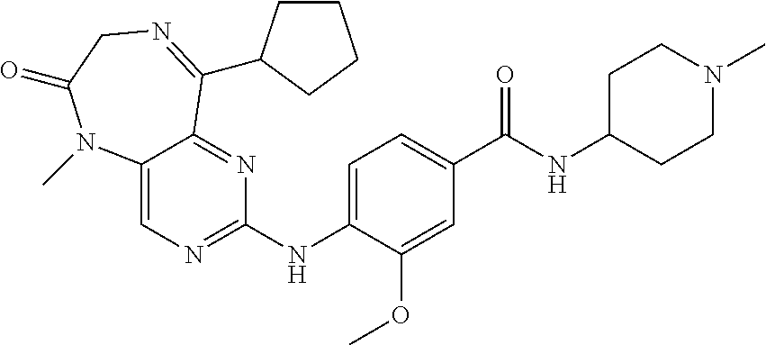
C12=CN=C(NC3=CC=C(C(NC4CCN(C)CC4)=O)C=C3OC)N=C1C(C1CCCC1)=NCC(=O)N2C
